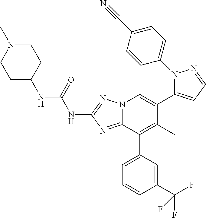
N12C(=NC(NC(=O)NC3CCN(C)CC3)=N1)C(C1=CC=CC(C(F)(F)F)=C1)=C(C)C(C1=CC=NN1C1=CC=C(C#N)C=C1)=C2
